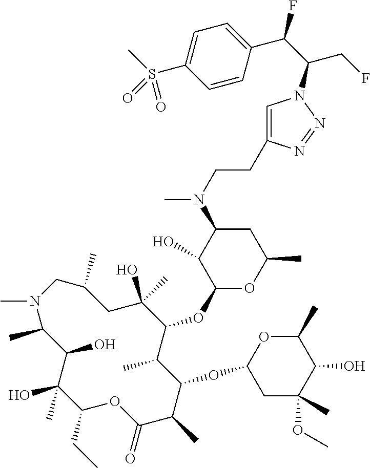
C1(O)(C)C(CC)OC(=O)C(C)C(OC2CC(OC)(C)C(O)C(C)O2)C(C)C(OC2OC(C)CC(N(C)CCC3=CN(C(C(F)C4=CC=C(S(C)(=O)=O)C=C4)CF)N=N3)C2O)C(O)(C)CC(C)CN(C)C(C)C1O
